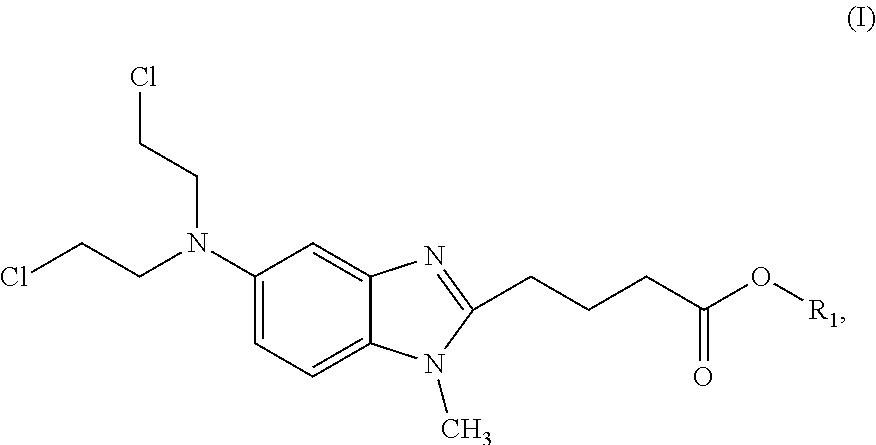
C1(N(CCCl)CCCl)=CC=C2C(=C1)N=C(CCCC(O[R1])=O)N2C
